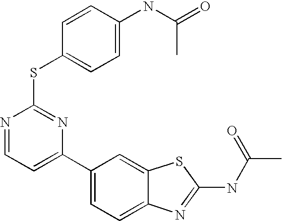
C1(C2=CC=C3C(=C2)SC(NC(C)=O)=N3)=CC=NC(SC2=CC=C(NC(=O)C)C=C2)=N1
